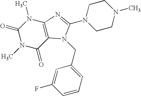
C1(=O)N(C)C(=O)C2=C(N1C)N=C(N1CCN(C)CC1)N2CC1=CC=CC(F)=C1
